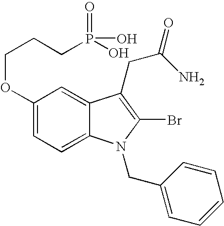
C1(OCCCP(=O)(O)O)=CC=C2C(=C1)C(CC(=O)N)=C(Br)N2CC1=CC=CC=C1
